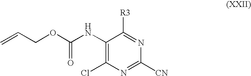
C1(NC(OCC=C)=O)=C(Cl)N=C([CN])N=C1[R3]
